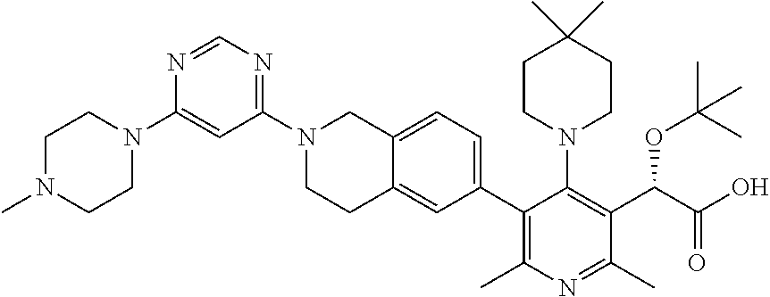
N1=CN=C(N2CCC3=CC(C4=C(C)N=C(C)C(C(OC(C)(C)C)C(=O)O)=C4N4CCC(C)(C)CC4)=CC=C3C2)C=C1N1CCN(C)CC1
